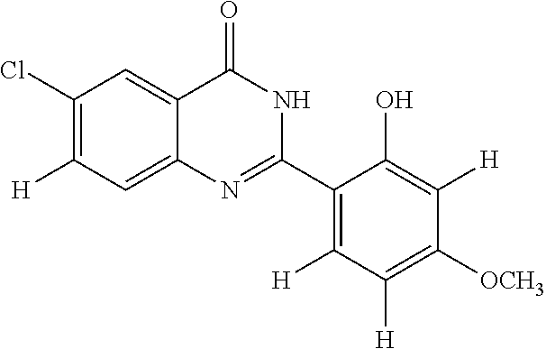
C1(Cl)=C([H])C=C2C(=C1)C(=O)NC(C1=C([H])C([H])=C([OCH3])C([H])=C1O)=N2
